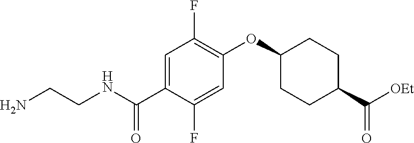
N(C(C1=CC(F)=C(OC2CCC(C([OEt])=O)CC2)C=C1F)=O)CCN
